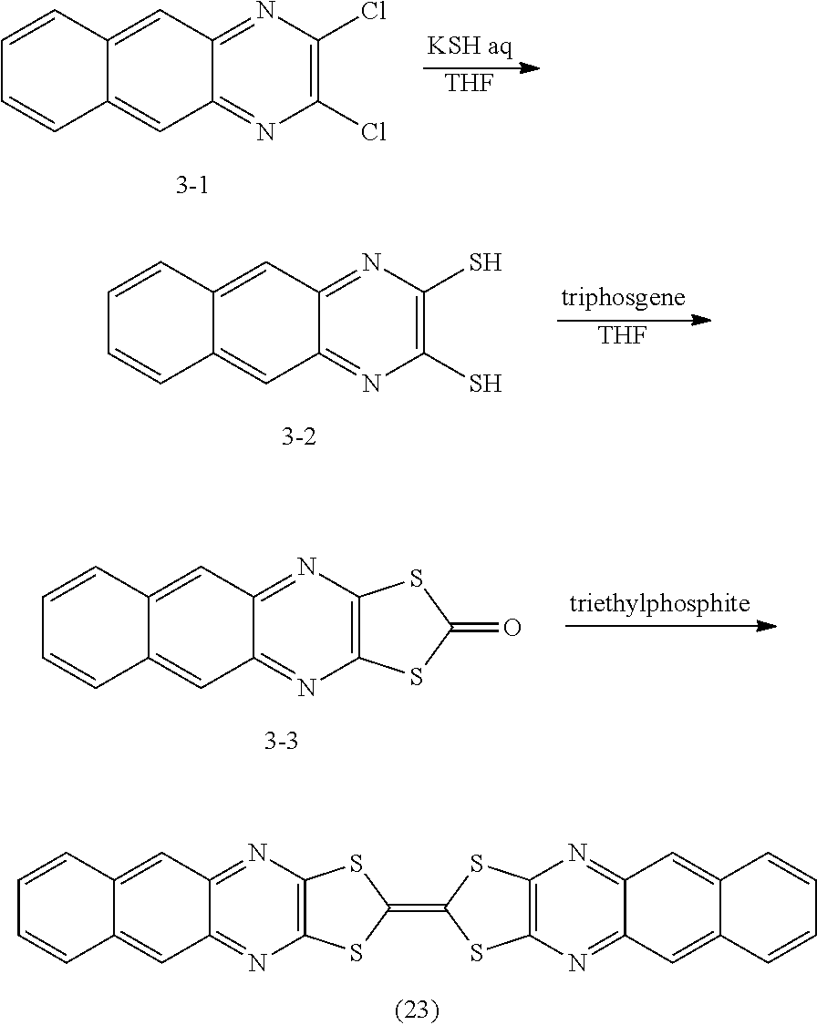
C12=NC(Cl)=C(Cl)N=C1C=C1C(=C2)C=CC=C1.[THF].C12=NC(S)=C(S)N=C1C=C1C(=C2)C=CC=C1.[THF].C12=NC3=C(N=C1C=C1C(=C2)C=CC=C1)SC(=O)S3.C1=CC2=CC3=NC4=C(N=C3C=C2C=C1)SC(=C1SC2=C(N=C3C(=N2)C=C2C=CC=CC2=C3)S1)S4
